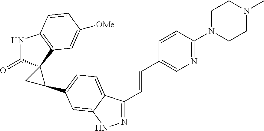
N1C(=O)C2(C3=C1C=CC([OMe])=C3)C(C1=CC=C3C(C=CC4=CN=C(N5CCN(C)CC5)C=C4)=NNC3=C1)C2
